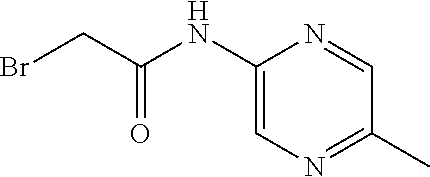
C1(NC(CBr)=O)=CN=C(C)C=N1
